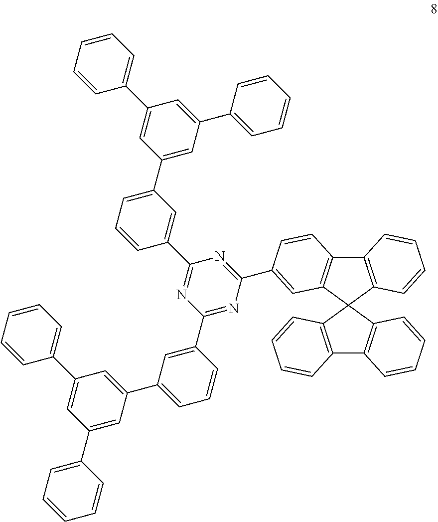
C12=C(C3(C4=C1C=CC(C1=NC(C5=CC(C6=CC(C7=CC=CC=C7)=CC(C7=CC=CC=C7)=C6)=CC=C5)=NC(C5=CC(C6=CC(C7=CC=CC=C7)=CC(C7=CC=CC=C7)=C6)=CC=C5)=N1)=C4)C1=C(C4=C3C=CC=C4)C=CC=C1)C=CC=C2
